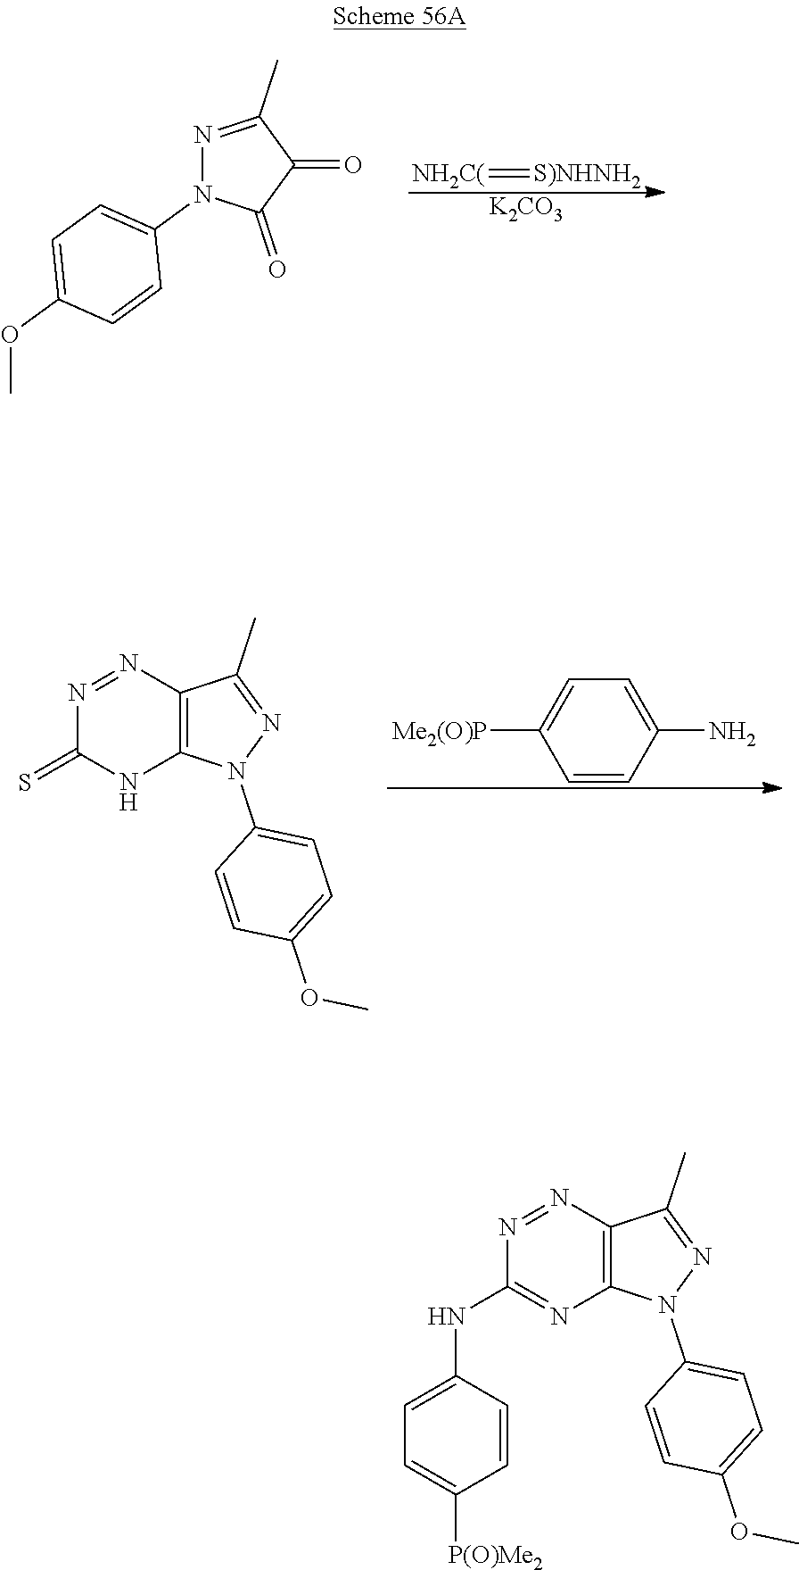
N1=C(C)C(=O)C(=O)N1C1=CC=C(OC)C=C1.[NH2C(]=[S)NHNH2].[K2CO3].N1=NC2=C(N=C1NC1=CC=C([P(O)Me2])C=C1)N(C1=CC=C(OC)C=C1)N=C2C.N1=NC2=C(NC1=S)N(C1=CC=C(OC)C=C1)N=C2C.C1=CC(N)=CC=C1[Me2(O)P]
